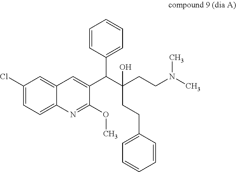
C1(Cl)=CC=C2C(=C1)C=C(C(C(CCN(C)C)(CCC1=CC=CC=C1)O)C1=CC=CC=C1)C(OC)=N2
